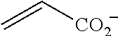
C=C[CO2]
